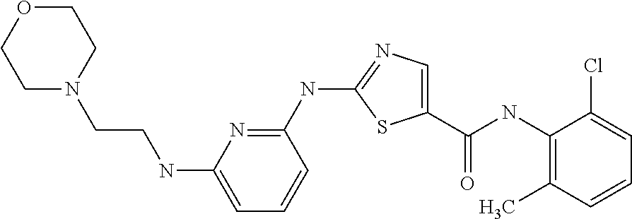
C1(NC2=NC=C(C(NC3=C(C)C=CC=C3Cl)=O)S2)=NC(NCCN2CCOCC2)=CC=C1
